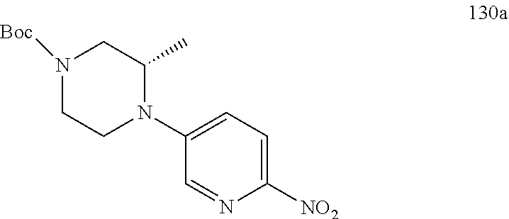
N1([Boc])CCN(C2=CC=C([NO2])N=C2)C(C)C1
